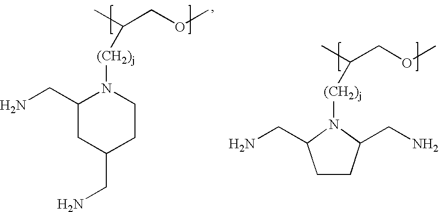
C1(CN)CC(CN)CCN1[(CH2)j]C(C)COC.[(CH2)j](C(C)COC)N1C(CN)CCC1CN
